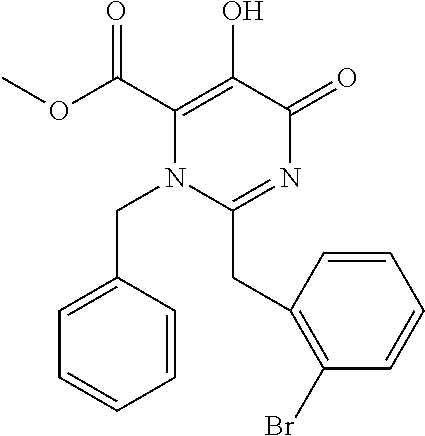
N1=C(CC2=C(Br)C=CC=C2)N(CC2=CC=CC=C2)C(C(OC)=O)=C(O)C1=O
